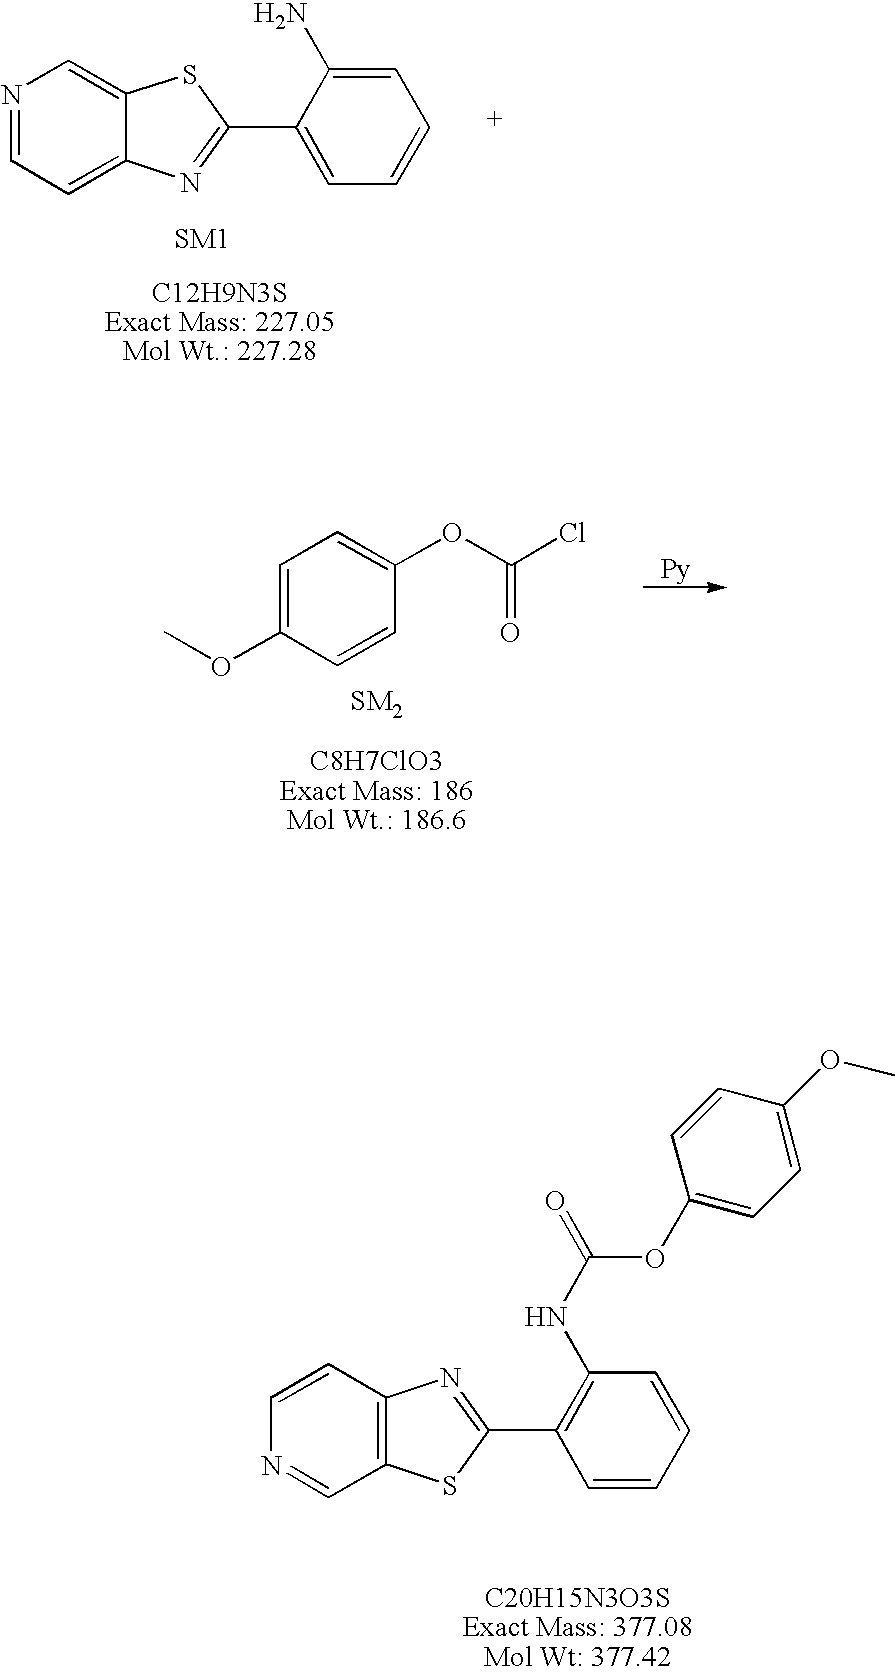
N1=CC=C2C(=C1)SC(C1=CC=CC=C1N)=N2.C1=C(OC)C=CC(OC(Cl)=O)=C1.C1=CC2=C(C=N1)SC(C1=C(NC(OC3=CC=C(OC)C=C3)=O)C=CC=C1)=N2
